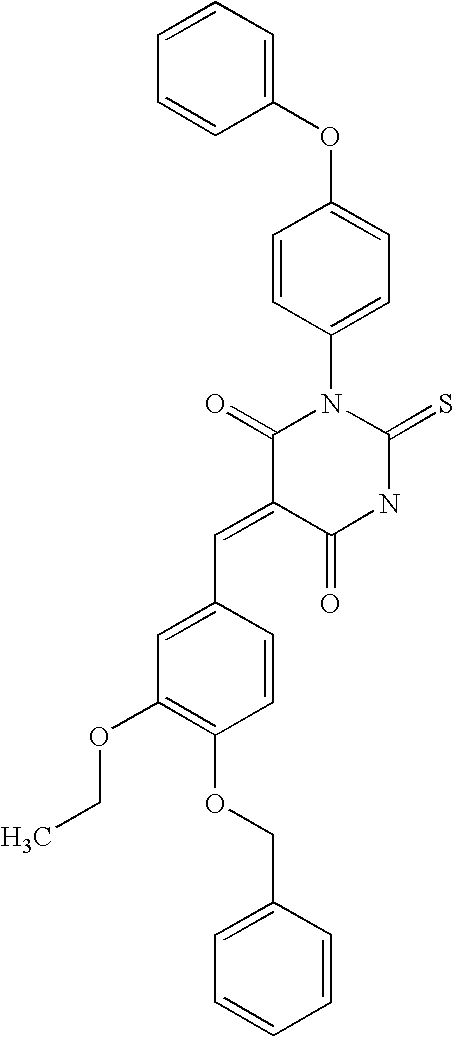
C1(OC2=CC=C(N3C(=O)C(=CC4=CC(OCC)=C(OCC5=CC=CC=C5)C=C4)C(=O)NC3=S)C=C2)=CC=CC=C1
